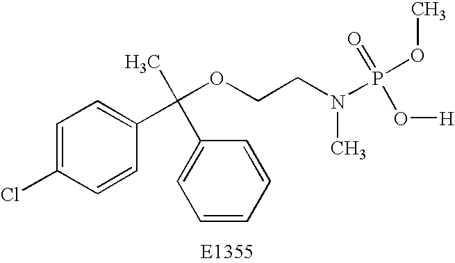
C1=C(Cl)C=CC(C(OCCN(P(OC)(=O)O[H])C)(C2=CC=CC=C2)C)=C1
